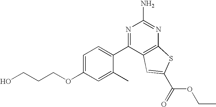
C1=C(OCCCO)C=C(C)C(C2=NC(N)=NC3=C2C=C(C(=O)OCC)S3)=C1
